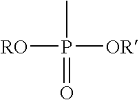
[RO]P(C)([OR])=O
